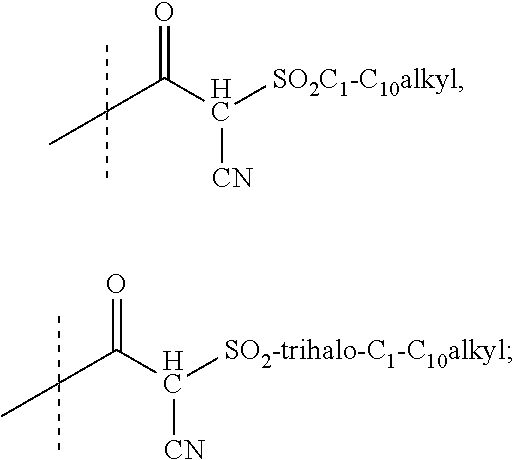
C(C(C([CN])[SO2C1-C10alkyl])=O)(C)(C)C.C(C(C([SO2-trihalo-C1-C10alkyl])[CN])=O)(C)(C)C
